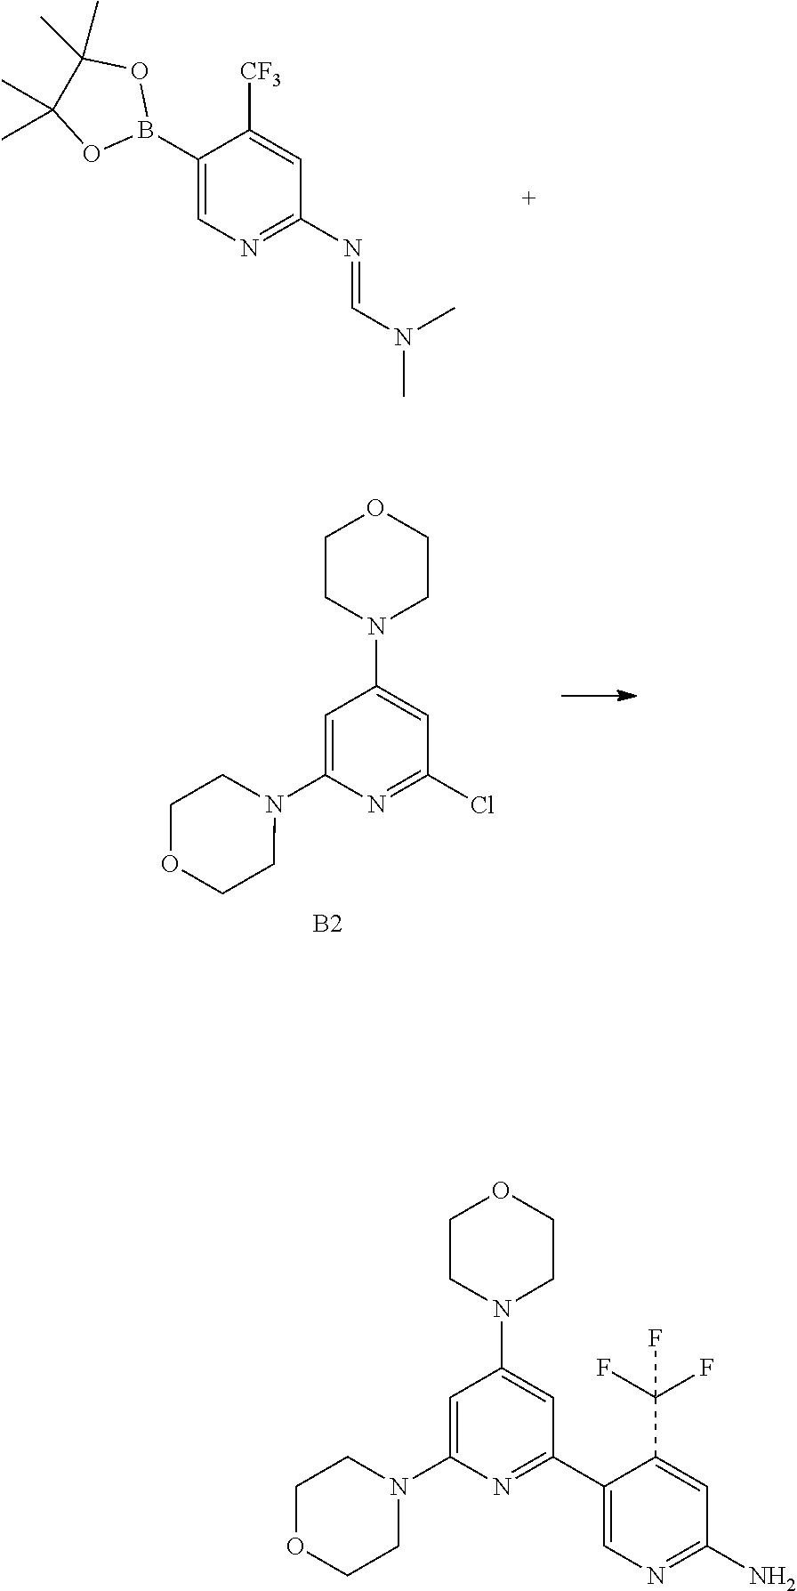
C1(B2OC(C)(C)C(C)(C)O2)=CN=C(N=CN(C)C)C=C1[CF3].C1=C(N2CCOCC2)N=C(Cl)C=C1N1CCOCC1.[B2].C1(C2=NC(N3CCOCC3)=CC(N3CCOCC3)=C2)=CN=C(N)C=C1C(F)(F)F
